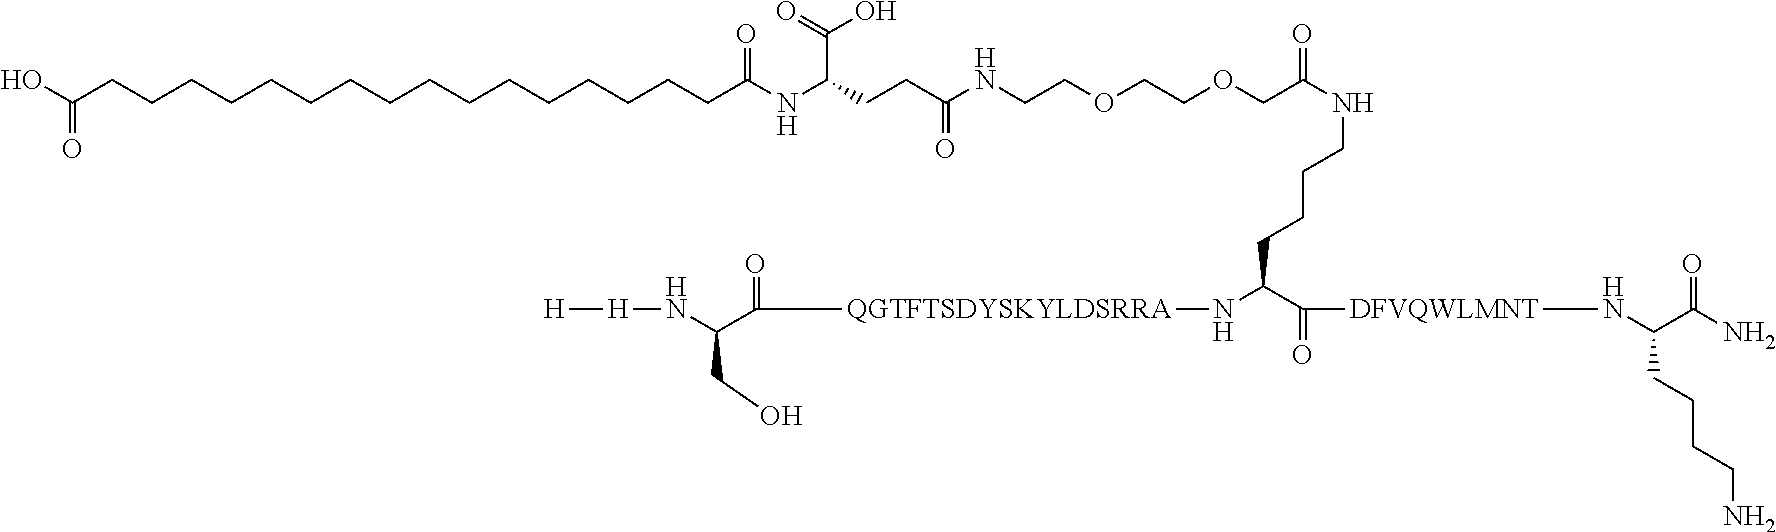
C(CCCCCCCCCCCCCCCCC(NC(CCC(NCCOCCOCC(=O)NCCCCC(C([DFVQWLMNT]NC(CCCCN)C(=O)N)=O)N[QGTFTSDYSKYLDSRRA]C(C(N[H][H])CO)=O)=O)C(=O)O)=O)(O)=O
